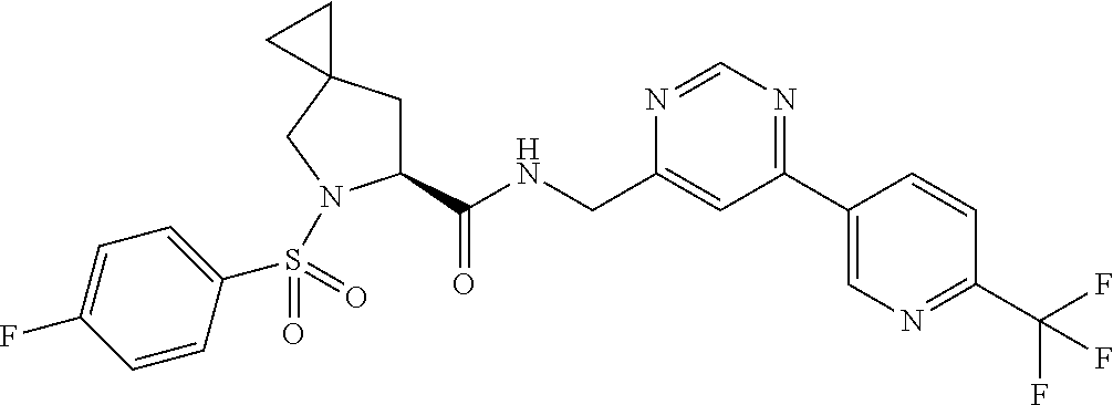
C1(C(NCC2=CC(C3=CN=C(C(F)(F)F)C=C3)=NC=N2)=O)CC2(CN1S(C1=CC=C(F)C=C1)(=O)=O)CC2
